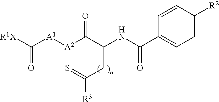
[R1X]C([A1][A2]C(C(NC(C1=CC=C([R2])C=C1)=O)CC([R3])=S)=O)=O
